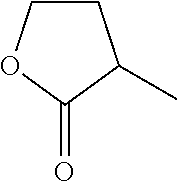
O=C1C(C)CCO1
